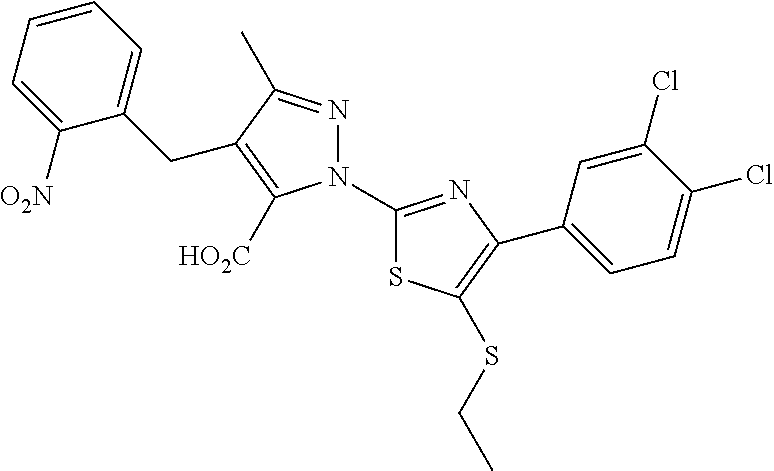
N1(C2=NC(C3=CC=C(Cl)C(Cl)=C3)=C(SCC)S2)N=C(C)C(CC2=CC=CC=C2[O2N])=C1[HO2C]
